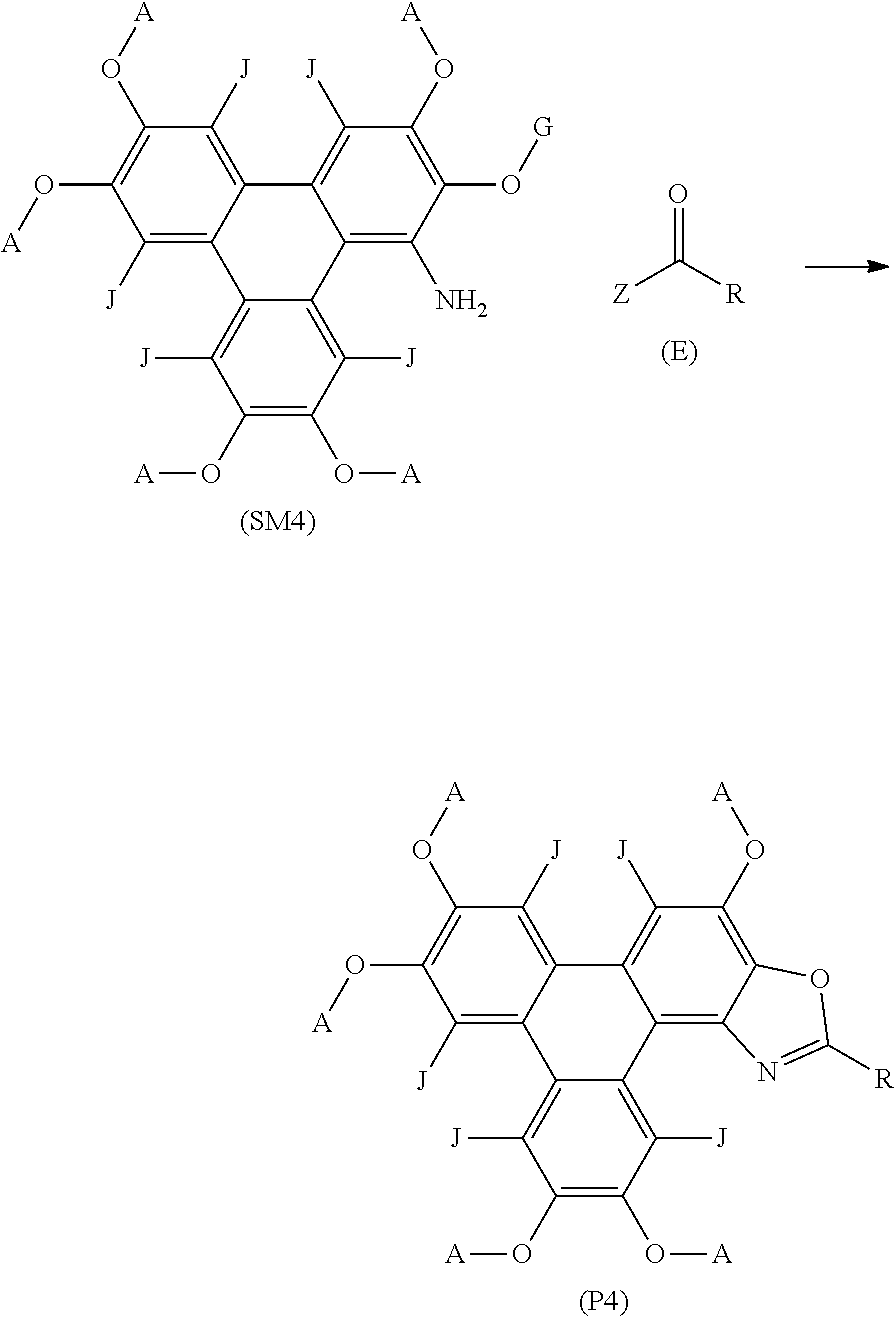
[Z]C([R])=O.O(C1=C(O[A])C([J])=C2C3=C([J])C(O[A])=C(O[A])C([J])=C3C3=C([J])C(O[A])=C(O[A])C([J])=C3C2=C1N)[G].C12=C([J])C(O[A])=C(O[A])C([J])=C1C1=C([J])C(O[A])=C(O[A])C([J])=C1C1=C([J])C(O[A])=C3C(=C21)N=C([R])O3.[(P4)]
